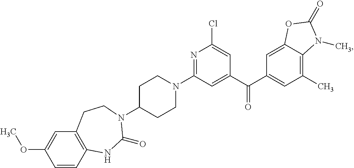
N1=C(N2CCC(N3C(=O)NC4=C(C=C(OC)C=C4)CC3)CC2)C=C(C(C2=CC(C)=C3C(=C2)OC(=O)N3C)=O)C=C1Cl
